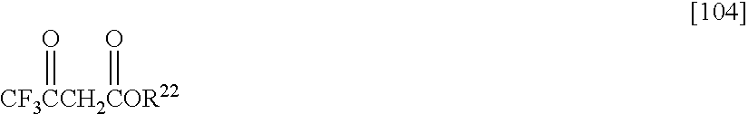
O=[CF3CCH2COR22]=O
